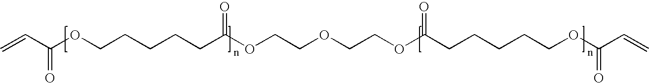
C=CC(OCCCCCC(OCCOCCOC(CCCCCOC(C=C)=O)=O)=O)=O
